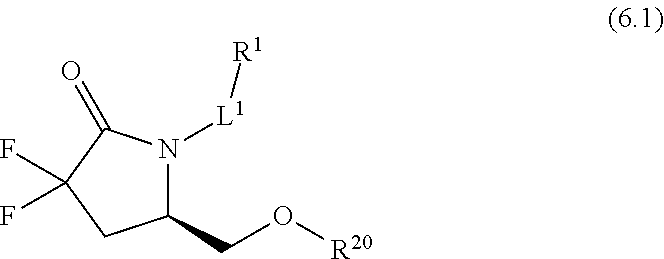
C1(CO[R20])N([L1][R1])C(=O)C(F)(F)C1
